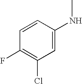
C1=C(NC)C=CC(F)=C1Cl
